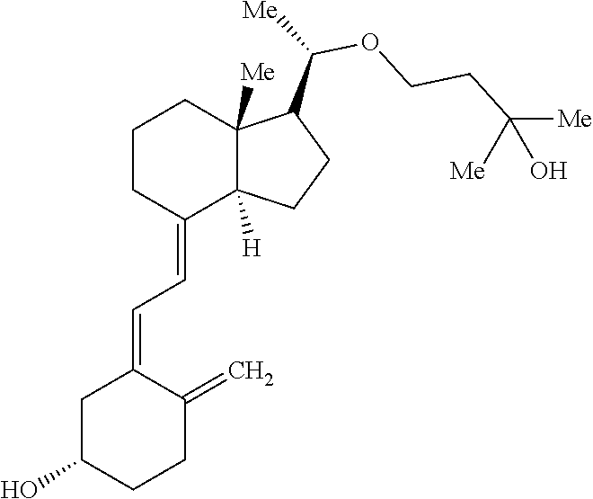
C1CC(=CC=C2CC(O)CCC2=C)C2([H])C([Me])(C1)C(C([Me])OCCC([Me])([Me])O)CC2
